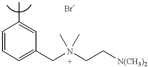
C1=CC=C(CN(CC[N(CH3)2])(C)C)C=C1C
